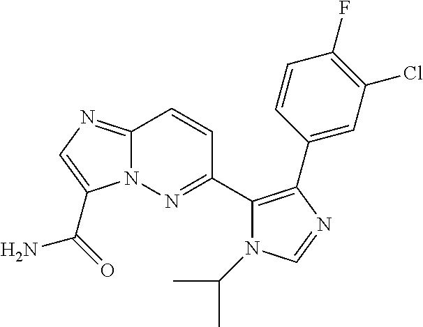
C12=NC=C(C(=O)N)N1N=C(C1=C(C3=CC(Cl)=C(F)C=C3)N=CN1C(C)C)C=C2
